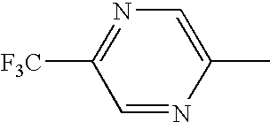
C1=NC(C)=CN=C1[F3C]
